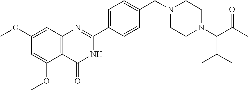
C1(C2=NC3=C(C(OC)=CC(OC)=C3)C(=O)N2)=CC=C(CN2CCN(C(C(C)C)C(C)=O)CC2)C=C1
